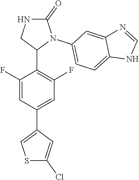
C1(F)=CC(C2=CSC(Cl)=C2)=CC(F)=C1C1N(C2=CC=C3C(=C2)N=CN3)C(=O)NC1
